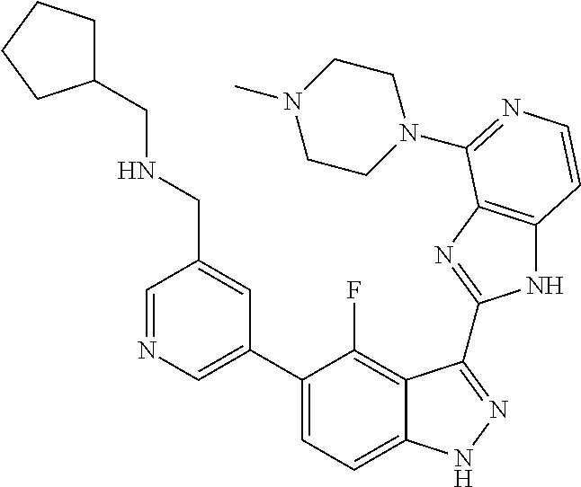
C1=C(C2=CC=C3C(=C2F)C(C2=NC4=C(N2)C=CN=C4N2CCN(C)CC2)=NN3)C=C(CNCC2CCCC2)C=N1
